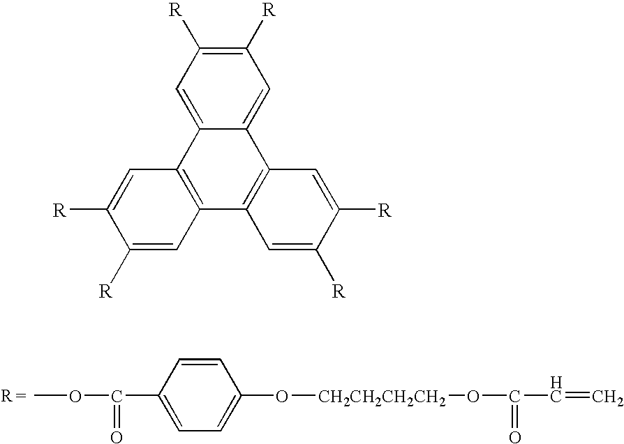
COC(C1=CC=C(O[CH2CH2CH2CH2]OC(C=C)=O)C=C1)=O.C1([R])=C([R])C=C2C(=C1)C1=C(C3=C2C=C([R])C([R])=C3)C=C([R])C([R])=C1
